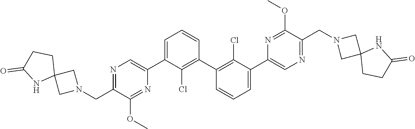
N1=C(CN2CC3(C2)CCC(=O)N3)C(OC)=NC(C2=CC=CC(C3=C(Cl)C(C4=CN=C(CN5CC6(C5)CCC(=O)N6)C(OC)=N4)=CC=C3)=C2Cl)=C1
